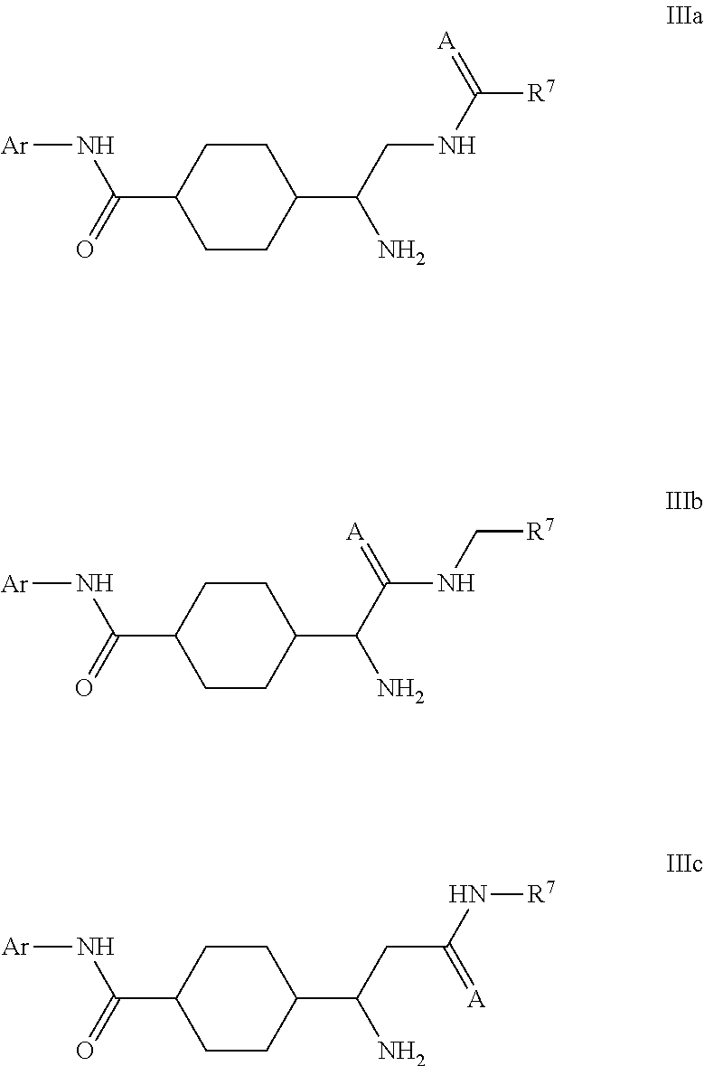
C1CC(C(N[Ar])=O)CCC1C(CNC([R7])=[A])N.C1CC(C(N[Ar])=O)CCC1C(C(NC[R7])=[A])N.C1CC(C(N[Ar])=O)CCC1C(CC(N[R7])=[A])N
